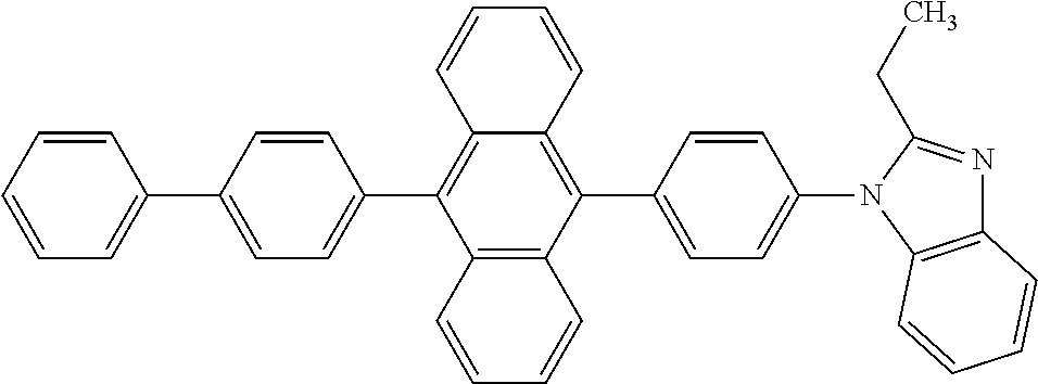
C12=C(C(C3=CC=C(N4C5=C(N=C4CC)C=CC=C5)C=C3)=C3C(=C1C1=CC=C(C4=CC=CC=C4)C=C1)C=CC=C3)C=CC=C2
